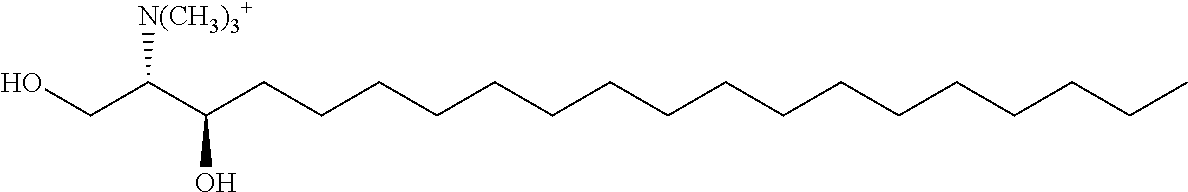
OCC(C(CCCCCCCCCCCCCCCCC)O)[N(CH3)3+]
